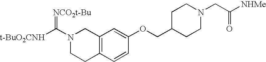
N1(C([t-BuO2CNH])=[NCO2t-Bu])CCC2=C(C1)C=C(OCC1CCN(CC([NHMe])=O)CC1)C=C2
